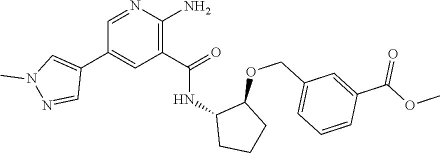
C1=NC(N)=C(C(=O)NC2CCCC2OCC2=CC=CC(C(OC)=O)=C2)C=C1C1=CN(C)N=C1
